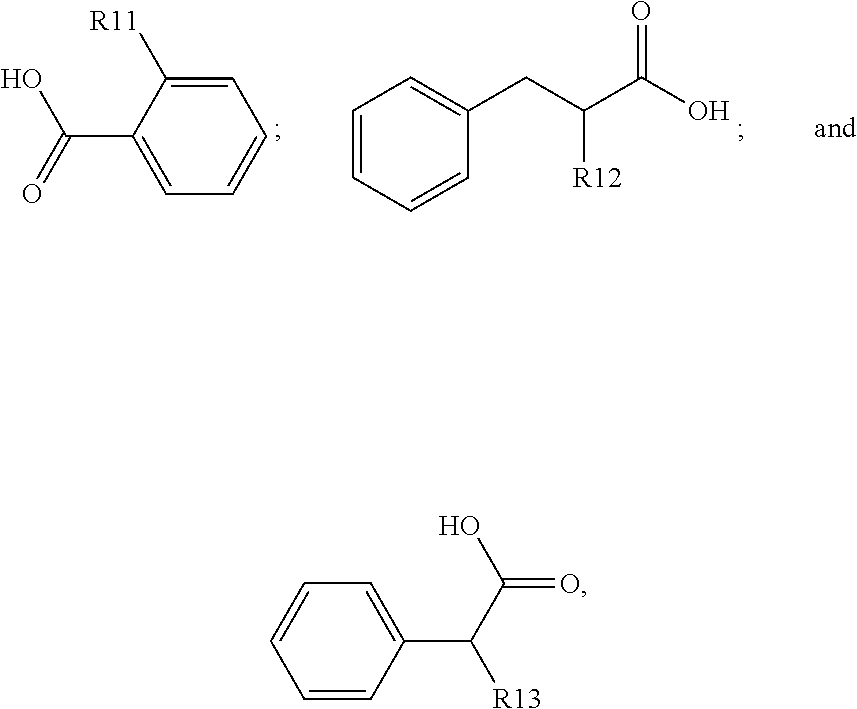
C1=C([R11])C(C(=O)O)=CC=C1.C1=CC=CC(CC(C(O)=O)[R12])=C1.C1=CC(C(C(O)=O)[R13])=CC=C1
